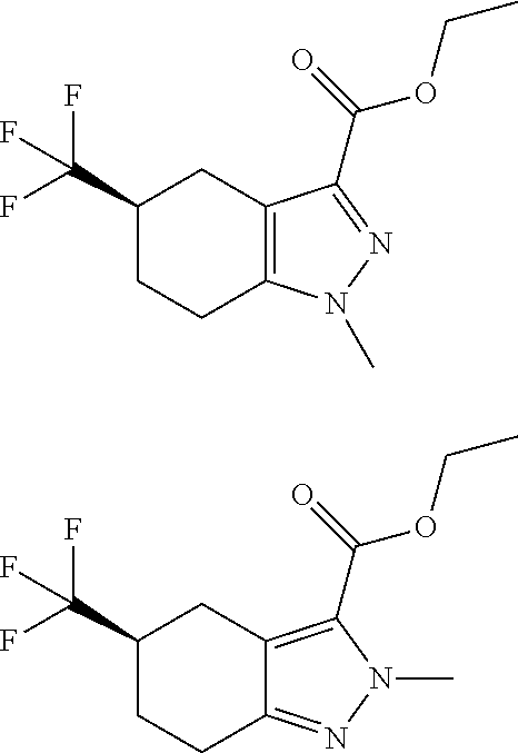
C1(C(F)(F)F)CCC2=C(C1)C(C(=O)OCC)=NN2C.C1(C(F)(F)F)CCC2=NN(C)C(C(=O)OCC)=C2C1
